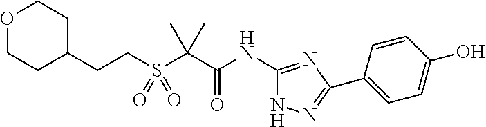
N(C(C(C)(C)S(CCC1CCOCC1)(=O)=O)=O)C1=NC(C2=CC=C(O)C=C2)=NN1
